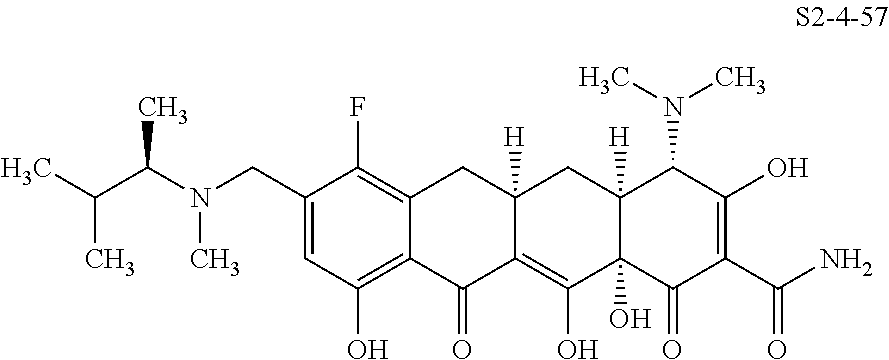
C1(CN(C(C(C)C)C)C)=CC(O)=C2C(=C1F)CC1([H])C(=C(O)C3(O)C([H])(C1)C(N(C)C)C(O)=C(C(N)=O)C3=O)C2=O
